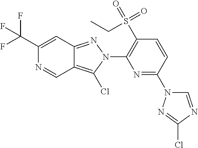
C1(C(F)(F)F)=CC2=NN(C3=C(S(=O)(=O)CC)C=CC(N4C=NC(Cl)=N4)=N3)C(Cl)=C2C=N1
